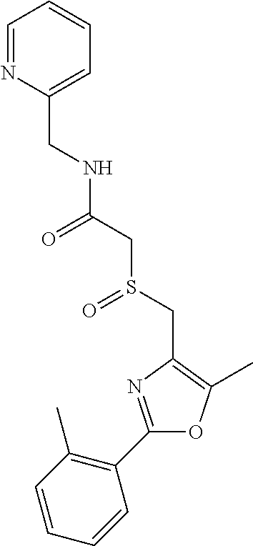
C(C1=CC=CC=N1)NC(CS(CC1=C(C)OC(C2=C(C)C=CC=C2)=N1)=O)=O
